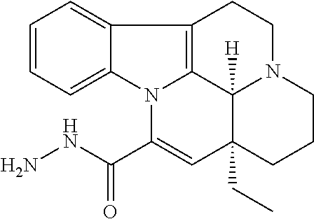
C1=CC=C2C(=C1)C1=C3N2C(C(NN)=O)=CC2(CC)C3([H])N(CC1)CCC2
